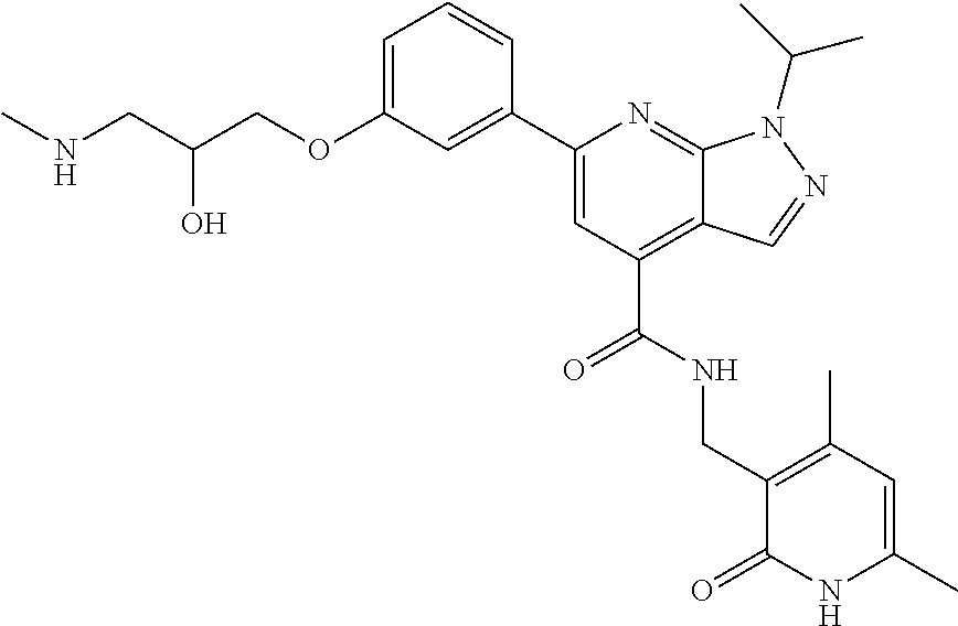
C(O)(CNC)COC1=CC=CC(C2=CC(C(=O)NCC3=C(C)C=C(C)NC3=O)=C3C(=N2)N(C(C)C)N=C3)=C1
